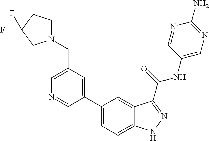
C1(CN2CCC(F)(F)C2)=CN=CC(C2=CC=C3C(=C2)C(C(NC2=CN=C(N)N=C2)=O)=NN3)=C1
